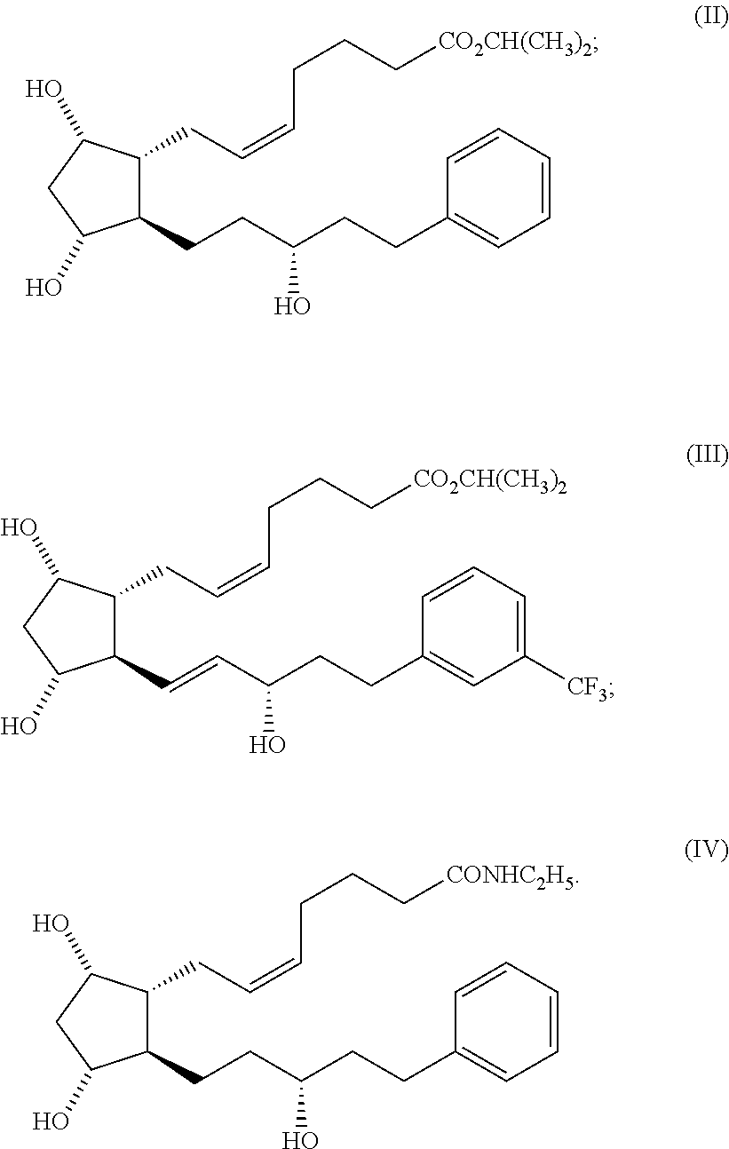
C1(CCC(CCC2=CC=CC=C2)O)C(CC=CCCC[CO2CH(CH3)2])C(O)CC1O.C1(C=CC(CCC2=CC([CF3])=CC=C2)O)C(CC=CCCC[CO2CH(CH3)2])C(O)CC1O.C1(CCC(CCC2=CC=CC=C2)O)C(CC=CCCC[CONHC2H5])C(O)CC1O
